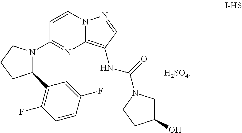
N12C(=C(NC(=O)N3CC(O)CC3)C=N1)N=C(N1C(C3=C(F)C=CC(F)=C3)CCC1)C=C2.[H2SO4]
